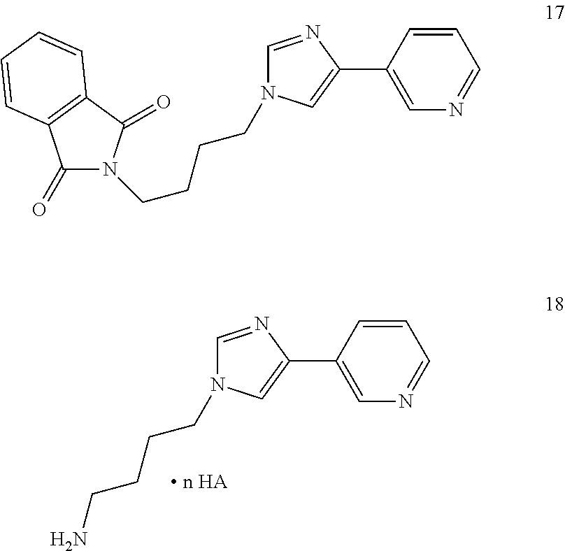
C(CCCN1C=NC(C2=CN=CC=C2)=C1)N.C1(=O)N(CCCCN2C=NC(C3=CN=CC=C3)=C2)C(=O)C2=C1C=CC=C2
